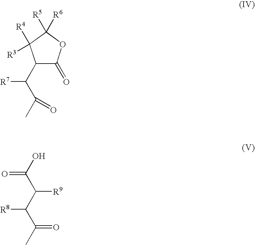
[R7]C(C(=O)C)C1C(=O)OC([R5])([R6])C1([R3])[R4].OC(=O)C([R9])C([R8])C(=O)C
